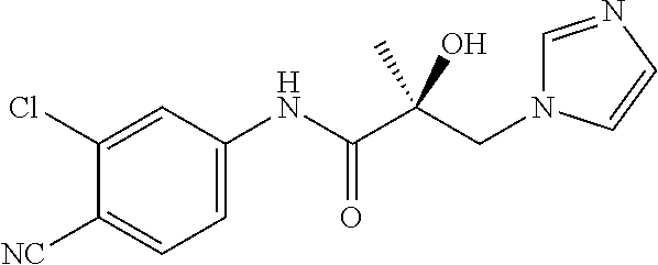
C(C(C(NC1=CC=C([NC])C(Cl)=C1)=O)(O)C)N1C=NC=C1
